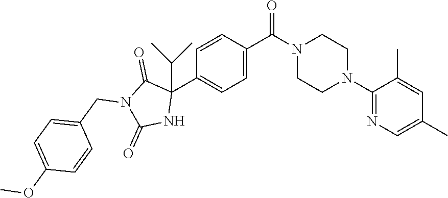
O=C(N1CCN(C2=NC=C(C)C=C2C)CC1)C1=CC=C(C2(C(C)C)C(=O)N(CC3=CC=C(OC)C=C3)C(=O)N2)C=C1
